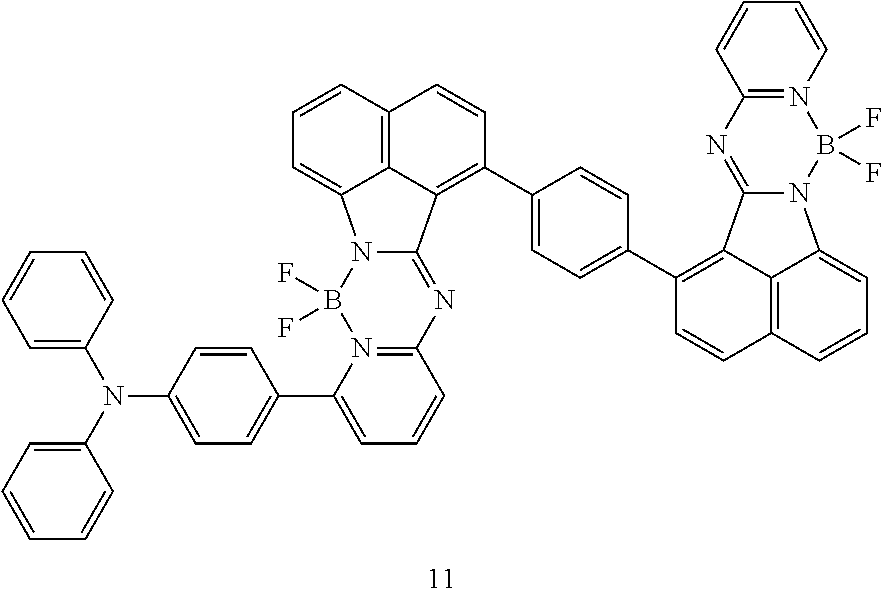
C1(N(C2=CC=CC=C2)C2=CC=C(C3=CC=CC4=N3B(F)(F)N3C(=N4)C4=C(C5=CC=C(C6=C7C8=NC9=N(C=CC=C9)B(F)(F)N8C8=CC=CC(=C87)C=C6)C=C5)C=CC5=C4C3=CC=C5)C=C2)=CC=CC=C1
